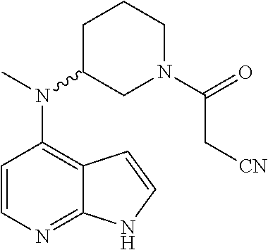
C1=CN=C2C(=C1N(C)C1CN(C(=O)C[CN])CCC1)C=CN2
